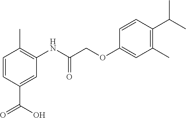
C1=CC(C(=O)O)=CC(NC(COC2=CC(C)=C(C(C)C)C=C2)=O)=C1C
